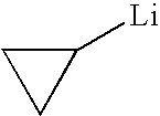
C1CC1[Li]
